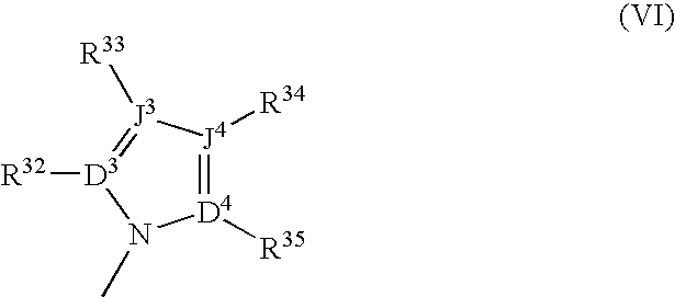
[J4]1([R34])=[D4]([R35])N(C)[D3]([R32])=[J3]1[R33]
